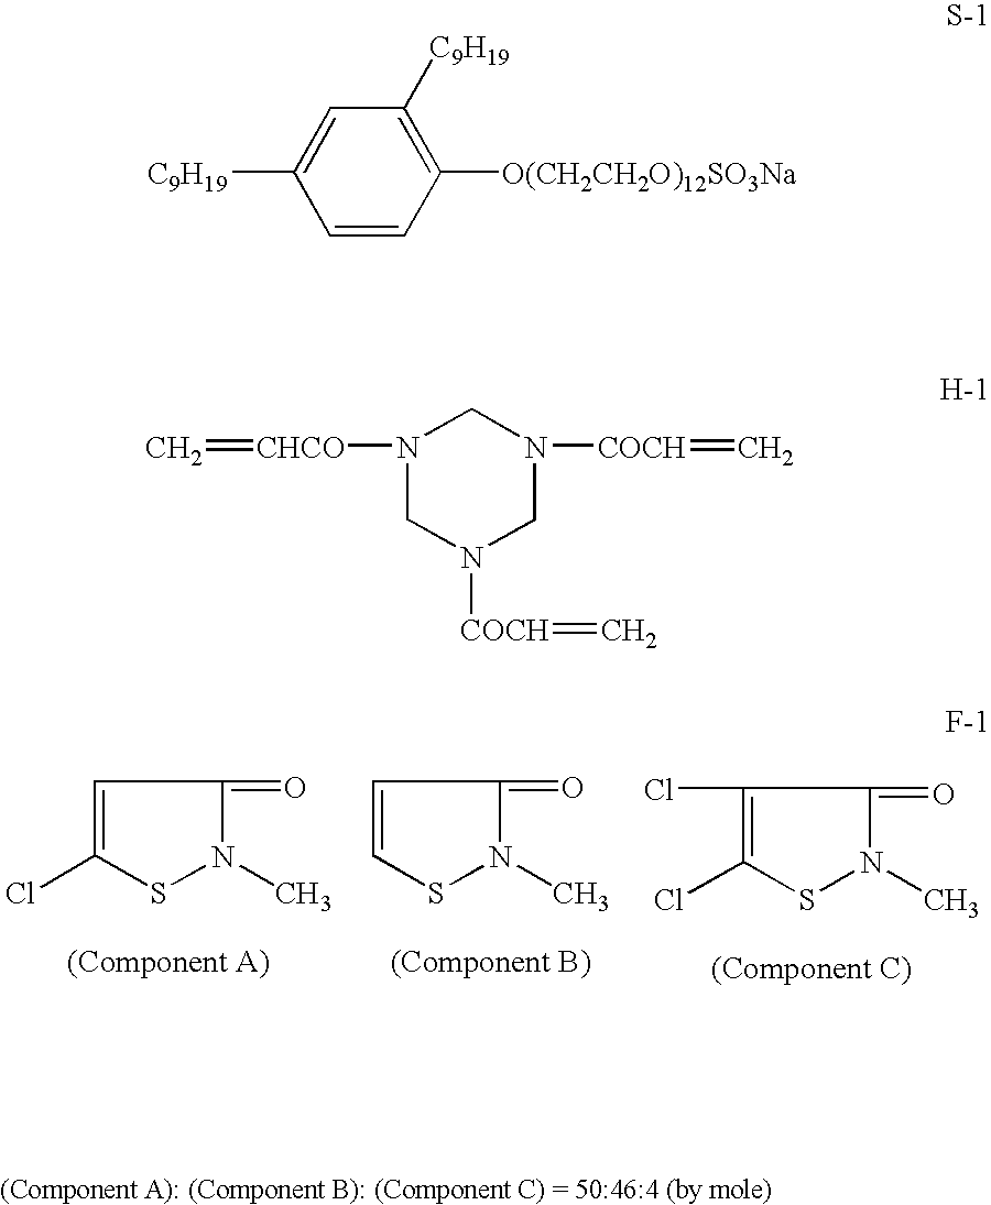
C1=C(Cl)SN(C)C1=O.C1=CSN(C)C1=O.C1(Cl)=C(Cl)SN(C)C1=O.C1=CC([O(CH2CH2O)12SO3Na])=C([C9H19])C=C1[C9H19].N1([CHCO]=C)CN([COCH]=C)CN([COCH]=C)C1
